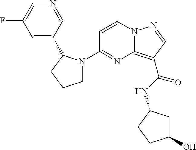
FC1=CN=CC(C2N(C3=NC4=C(C(NC5CC(O)CC5)=O)C=NN4C=C3)CCC2)=C1
